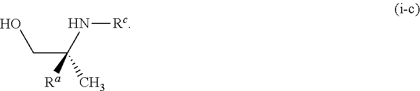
OCC(C)(N[Rc])[Ra]
